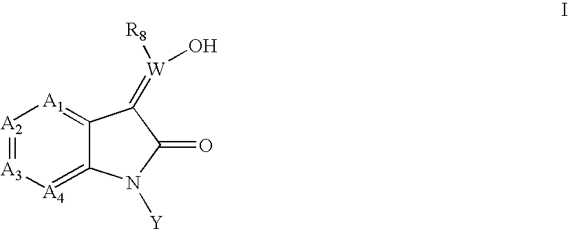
[A2]1=[A3][A4]=C2C(=[A1]1)C(=[W](O)[R8])C(=O)N2[Y]
